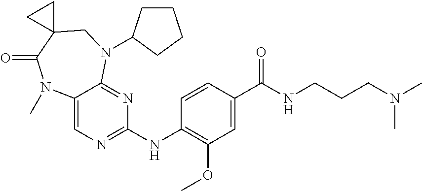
C1(NC2=NC=C3C(=N2)N(C2CCCC2)CC2(C(=O)N3C)CC2)=C(OC)C=C(C(NCCCN(C)C)=O)C=C1
